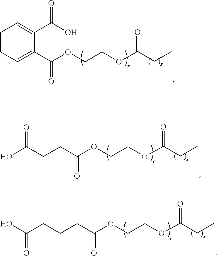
C1(C(OCCOC(CC)=O)=O)=CC=CC=C1C(O)=O.C(C(OCCOC(CC)=O)=O)CC(O)=O.C(C(OCCOC(CC)=O)=O)CCC(O)=O
